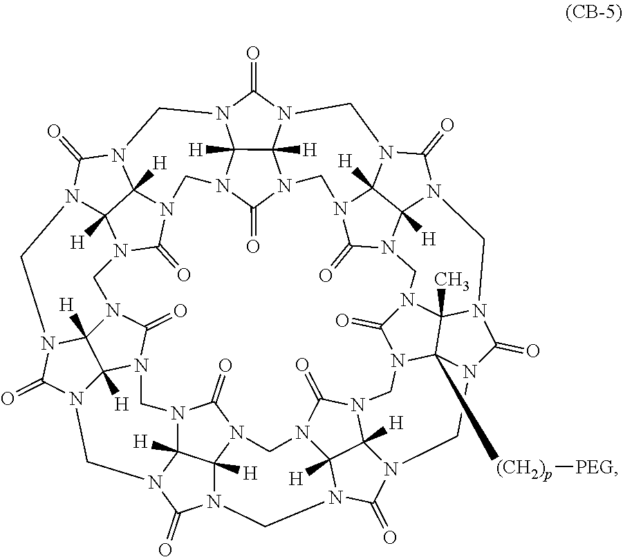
N12C3([H])C4([H])N(C1=O)CN1C5([H])C6([H])N(C1=O)CN1C7([H])C8([H])N(C1=O)CN1C9([H])C%10([H])N(C1=O)CN1C%11([H])C%12([H])N(C1=O)CN1C(=O)N%13CN%14C(=O)N(C2)C2([H])C%14([H])N%14C(=O)N2CN3C(=O)N4CN5C(=O)N6CN7C(=O)N8CN9C(=O)N%10CN%11C(=O)N%12CN2C1([(CH2)p][PEG])C%13(C)N(C2=O)C%14
